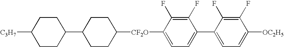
[CF2O](C1=CC=C(C2=CC=C([OC2H5])C(F)=C2F)C(F)=C1F)C1CCC(C2CCC([C3H7])CC2)CC1
